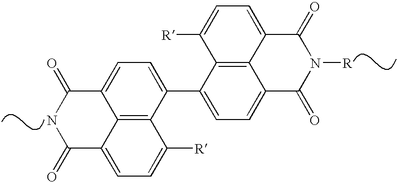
C1([R])=CC=C2C3=C1C(C1=CC=C4C5=C1C([R])=CC=C5C(=O)N([R])C4=O)=CC=C3C(=O)NC2=O
